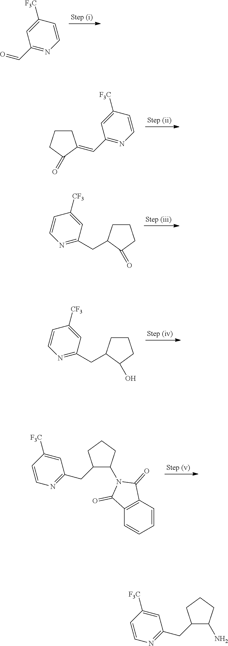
C1=CC([F3C])=CC(C=O)=N1.C1=CC([F3C])=CC(C=C2CCCC2=O)=N1.C1CCC(=O)C1CC1=NC=CC([CF3])=C1.C1CCC(O)C1CC1=NC=CC([CF3])=C1.N1=C(CC2C(N3C(=O)C4=C(C=CC=C4)C3=O)CCC2)C=C([F3C])C=C1.N1=C(CC2C(N)CCC2)C=C([F3C])C=C1
